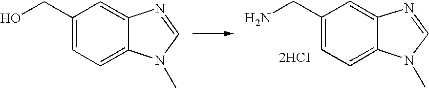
OCC1=CC=C2C(=C1)N=CN2C.NCC1=CC=C2C(=C1)N=CN2C.[2HCI]
